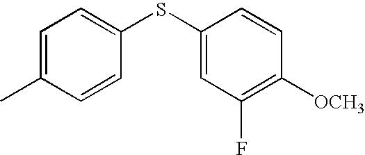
C1=C(SC2=CC=C(C)C=C2)C=CC([OCH3])=C1F
